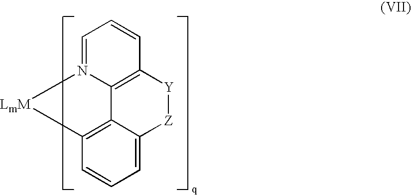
C1=N2C3=C(C=C1)[Y][Z]C1=CC=CC(=C31)[LmM]2
